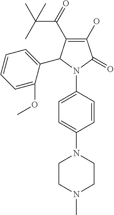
C1(O)=C(C(C(C)(C)C)=O)C(C2=CC=CC=C2OC)N(C2=CC=C(N3CCN(C)CC3)C=C2)C1=O
